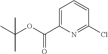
C1=C(C(OC(C)(C)C)=O)N=C(Cl)C=C1
